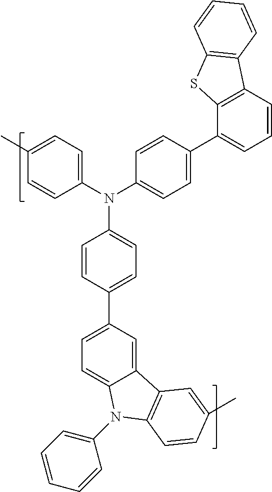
C1=CC(C2=CC=C3C(=C2)C2=C(N3C3=CC=CC=C3)C=CC(C)=C2)=CC=C1N(C1=CC=C(C2=CC=CC3=C2SC2=C3C=CC=C2)C=C1)C1=CC=C(C)C=C1
